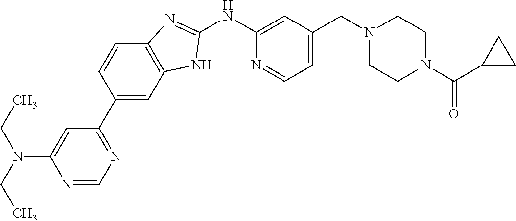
N1=CN=C(C2=CC3=C(C=C2)N=C(NC2=CC(CN4CCN(C(C5CC5)=O)CC4)=CC=N2)N3)C=C1N(CC)CC
